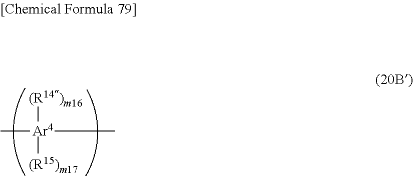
C[Ar4](C)([(R14)m16])[(R15)m17]
